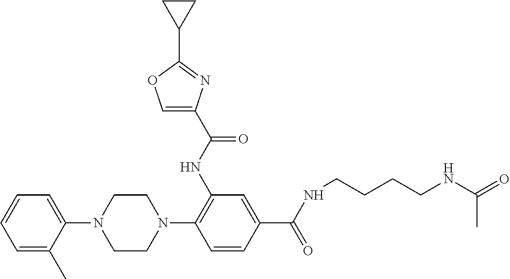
C1=CC=C(C)C(N2CCN(C3=C(NC(C4=COC(C5CC5)=N4)=O)C=C(C(NCCCCNC(=O)C)=O)C=C3)CC2)=C1
